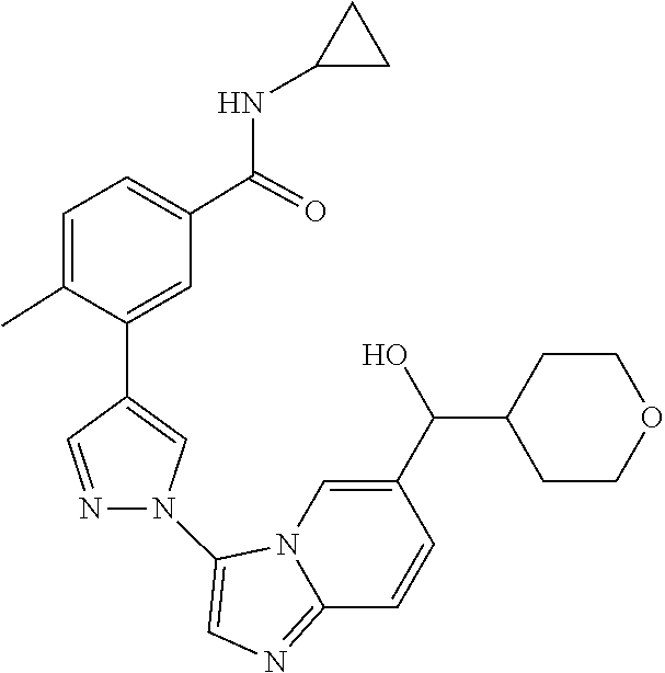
N12C(=NC=C1N1C=C(C3=CC(C(NC4CC4)=O)=CC=C3C)C=N1)C=CC(C(C1CCOCC1)O)=C2
